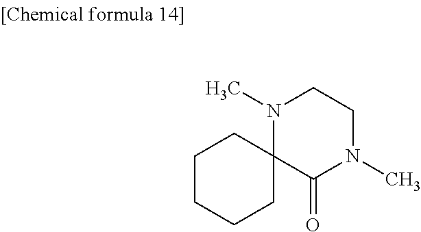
C1CCCC2(C1)C(=O)N(C)CCN2C
